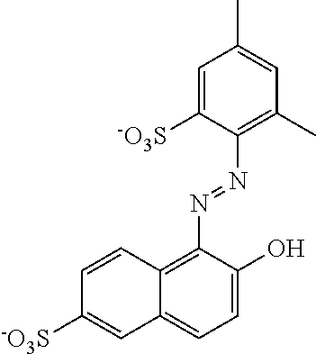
C1=C([-O3S])C(N=NC2=C3C(=CC=C2O)C=C([-O3S])C=C3)=C(C)C=C1C
